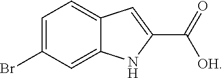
C12=CC=C(Br)C=C1NC(C([OH])=O)=C2
